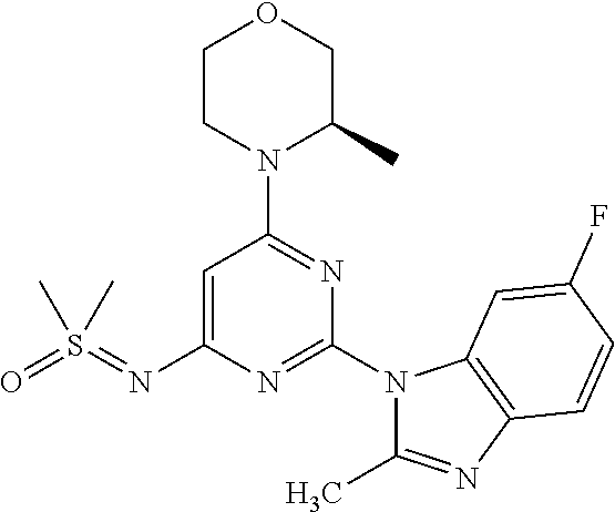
C1=C(N=S(=O)(C)C)N=C(N2C(C)=NC3=C2C=C(F)C=C3)N=C1N1C(C)COCC1
